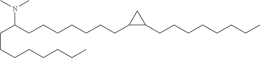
C(C(CCCCCCCC1C(CCCCCCCC)C1)N(C)C)CCCCCCC
